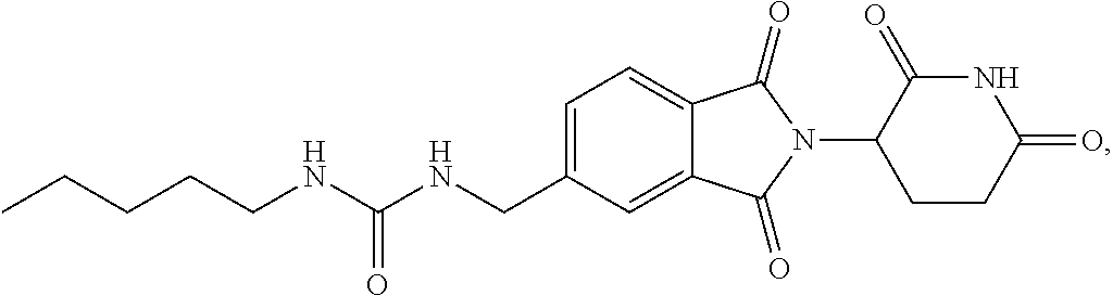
C1=C(CNC(NCCCCC)=O)C=C2C(=C1)C(=O)N(C1CCC(=O)NC1=O)C2=O
